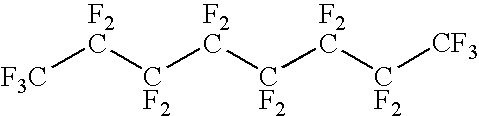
[F3C][F2C][CF2][F2C][CF2][F2C][CF2][CF3]
